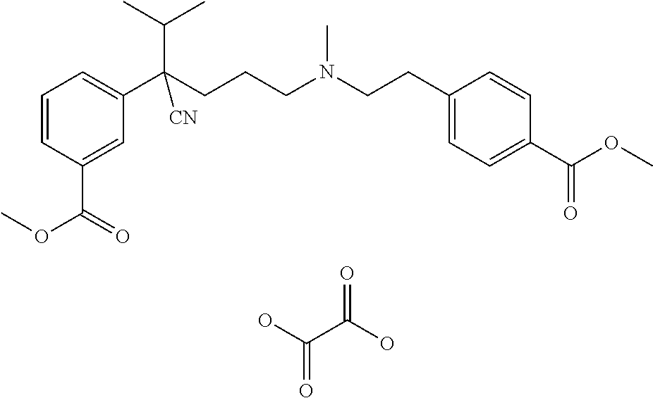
C1=CC(C(OC)=O)=CC(C(CCCN(CCC2=CC=C(C(OC)=O)C=C2)C)(C(C)C)[CN])=C1.OC(C(O)=O)=O
